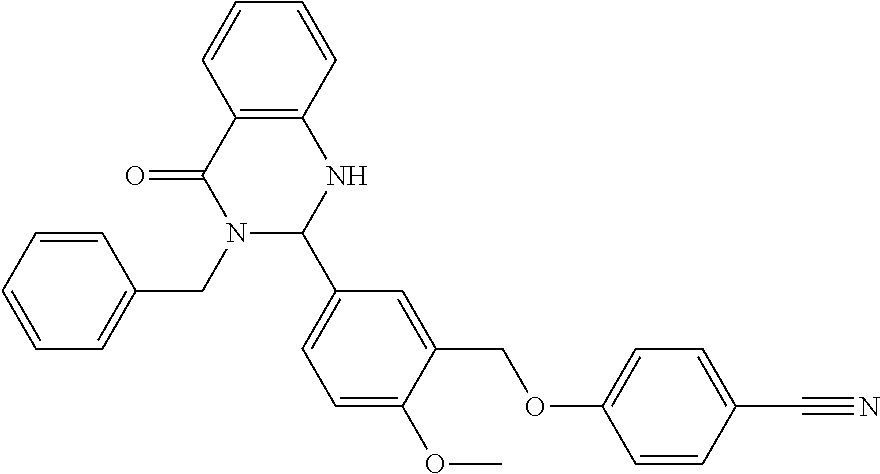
C12=C(C=CC=C1)NC(C1=CC=C(OC)C(COC3=CC=C(C#N)C=C3)=C1)N(CC1=CC=CC=C1)C2=O
